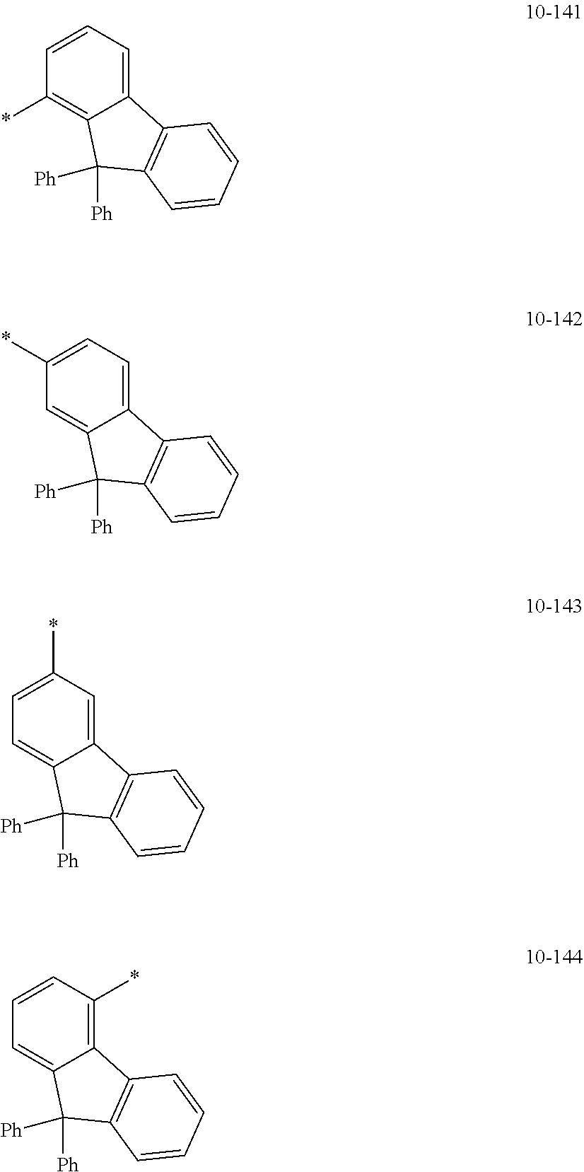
C1=CC=C2C(=C1*)C([Ph])([Ph])C1=C2C=CC=C1.C1(*)=CC=C2C(=C1)C([Ph])([Ph])C1=C2C=CC=C1.C1=C(*)C=C2C(=C1)C([Ph])([Ph])C1=C2C=CC=C1.C1=CC(*)=C2C(=C1)C([Ph])([Ph])C1=C2C=CC=C1
